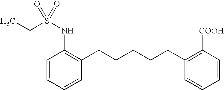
CCS(=O)(NC1=C(CCCCCC2=C([COOH])C=CC=C2)C=CC=C1)=O
